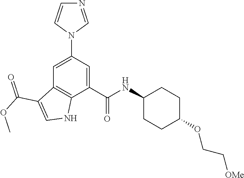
C1=CN(C2=CC3=C(C(C(NC4CCC(OCC[OMe])CC4)=O)=C2)NC=C3C(OC)=O)C=N1
